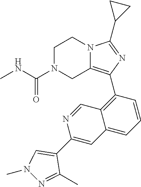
C1N(C(NC)=O)CC2=C(C3=C4C(=CC=C3)C=C(C3=CN(C)N=C3C)N=C4)N=C(C3CC3)N2C1
